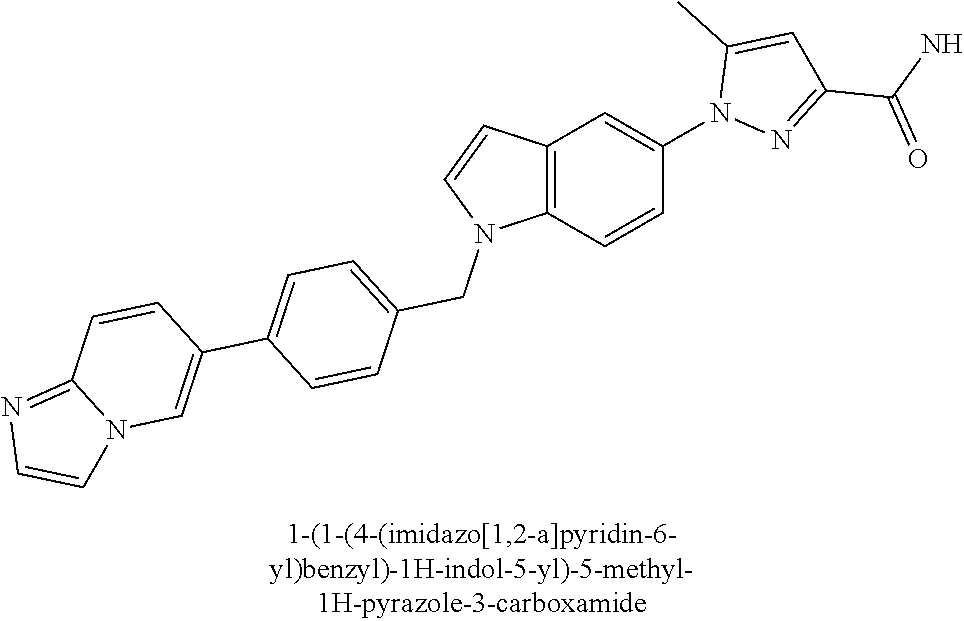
C12=C(C=CC(N3N=C(C(=O)N)C=C3C)=C1)N(CC1=CC=C(C3=CN4C(=NC=C4)C=C3)C=C1)C=C2
